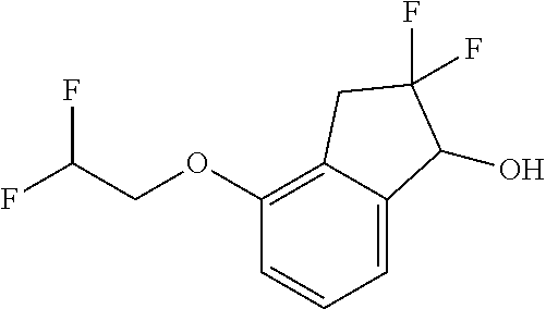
C1(OCC(F)F)=C2C(=CC=C1)C(O)C(F)(F)C2
